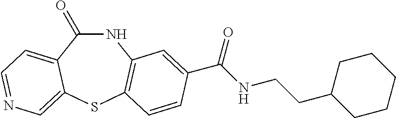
N1C(=O)C2=CC=NC=C2SC2=C1C=C(C(NCCC1CCCCC1)=O)C=C2
